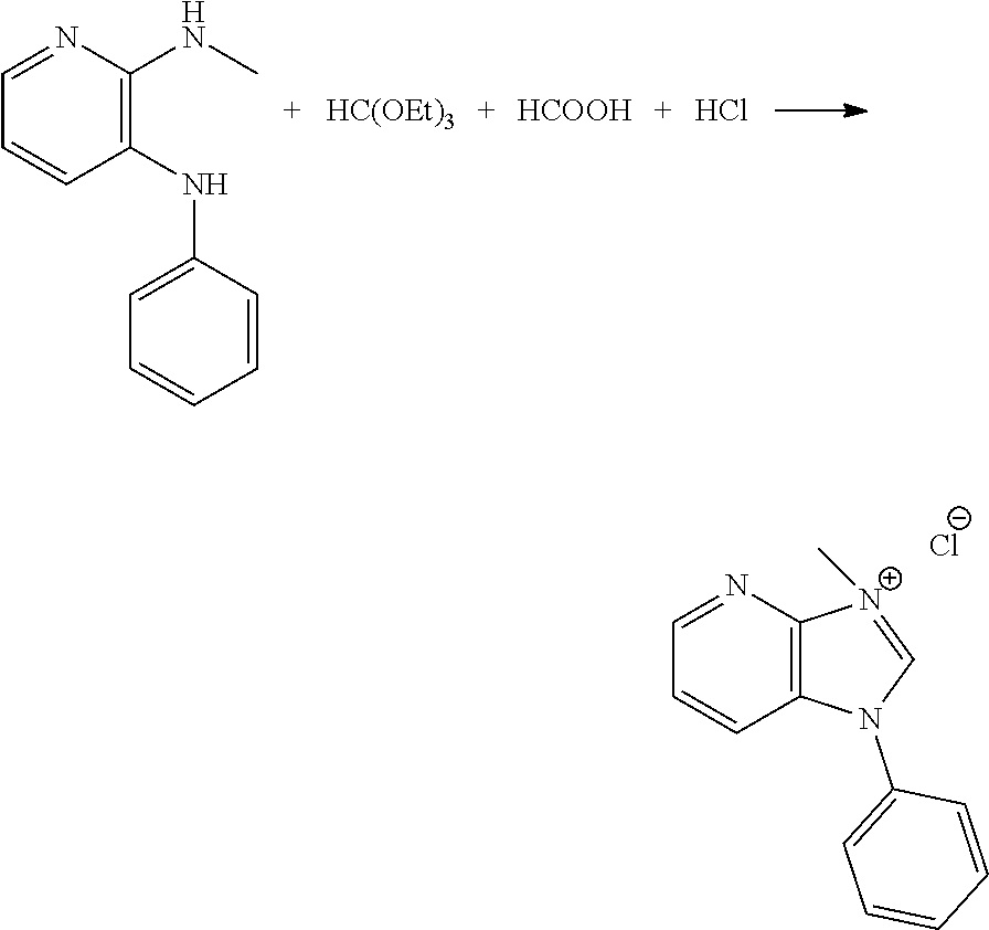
C1=NC(NC)=C(NC2=CC=CC=C2)C=C1.[HC(OEt)3].[HCOOH].Cl.C1=NC2=C(C=C1)N(C1=CC=CC=C1)C=[N+]2C.[Cl-]
